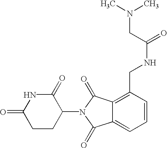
N1C(=O)CCC(N2C(=O)C3=C(CNC(CN(C)C)=O)C=CC=C3C2=O)C1=O
